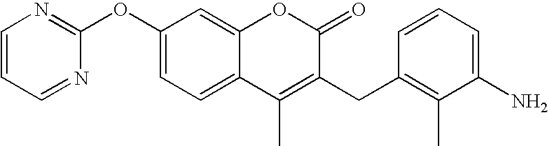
C1(OC2=NC=CC=N2)=CC=C2C(=C1)OC(=O)C(CC1=C(C)C(N)=CC=C1)=C2C
